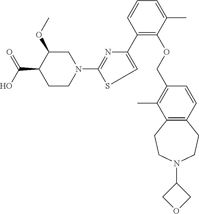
C1(C2=CSC(N3CC(OC)C(C(O)=O)CC3)=N2)=C(OCC2=C(C)C3=C(C=C2)CCN(C2COC2)CC3)C(C)=CC=C1
